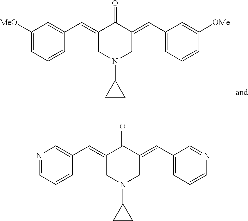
C1(=CC2=CC([MeO])=CC=C2)CN(C2CC2)CC(=CC2=CC=CC([OMe])=C2)C1=O.C1(=CC2=CN=CC=C2)CN(C2CC2)CC(=CC2=CC=CN=C2)C1=O
